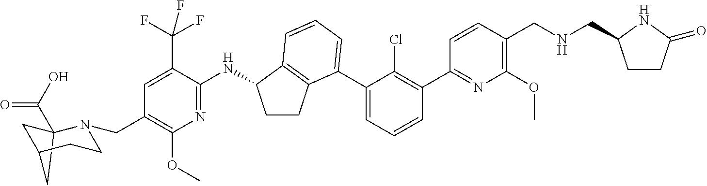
C12(C(O)=O)CC(C1)CCN2CC1=C(OC)N=C(NC2CCC3=C2C=CC=C3C2=CC=CC(C3=NC(OC)=C(CNCC4CCC(=O)N4)C=C3)=C2Cl)C(C(F)(F)F)=C1
